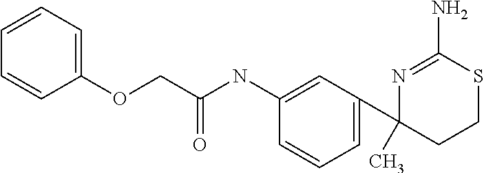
C1=CC=C(OCC(NC2=CC(C3(C)N=C(N)SCC3)=CC=C2)=O)C=C1
